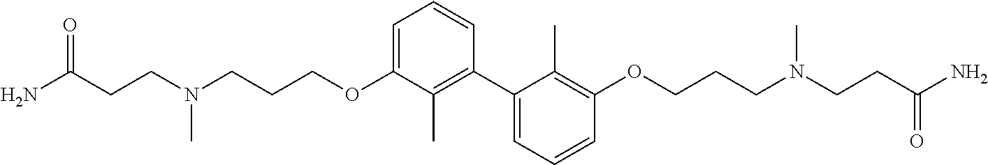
C1=C(OCCCN(CCC(N)=O)C)C(C)=C(C2=CC=CC(OCCCN(CCC(N)=O)C)=C2C)C=C1
